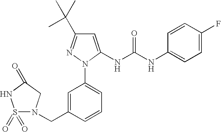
C1(CN2S(=O)(=O)NC(=O)C2)=CC(N2N=C(C(C)(C)C)C=C2NC(NC2=CC=C(F)C=C2)=O)=CC=C1
